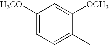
C1=C(C)C([OCH3])=CC([H3CO])=C1
